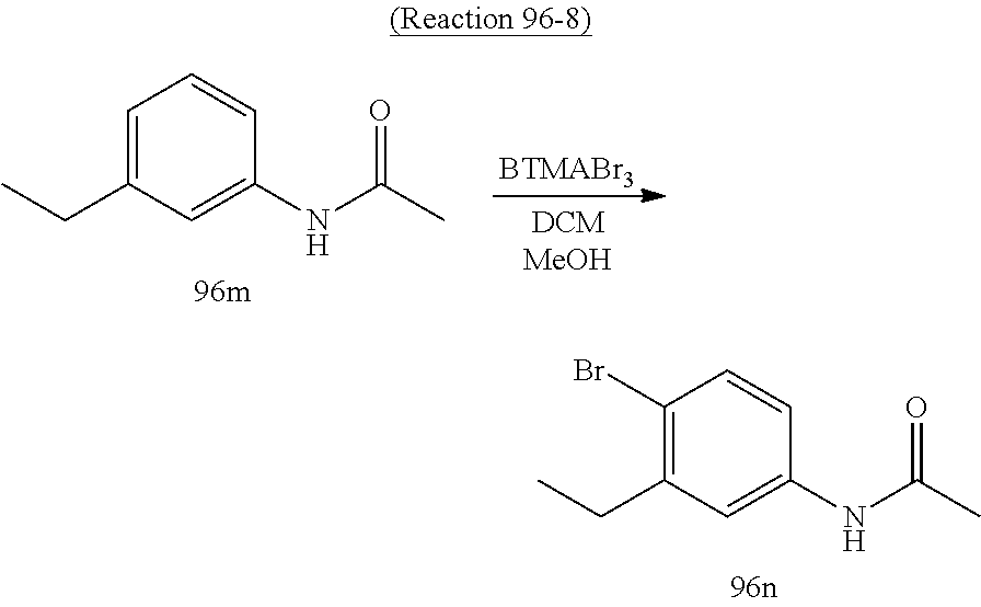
C1=C(CC)C=C(NC(C)=O)C=C1.[BTMABr3].C1(Br)=C(CC)C=C(NC(C)=O)C=C1
